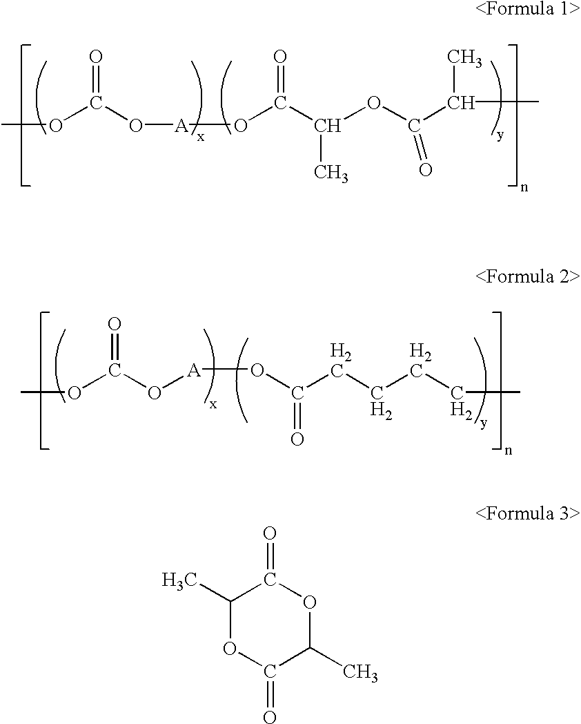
O(C(O[A]OC(C(OC(=O)C(C)C)C)=O)=O)C.O(C(O[A]OC(CCCCC)=O)=O)C.C1(C)OC(=O)C(C)OC1=O
